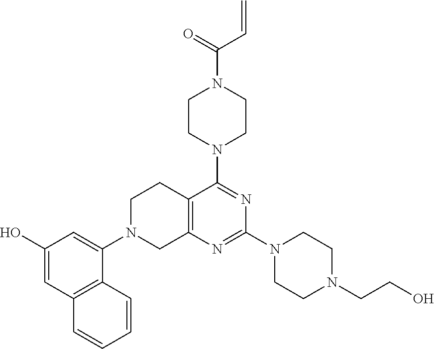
C1(O)=CC2=C(C=CC=C2)C(N2CCC3=C(N=C(N4CCN(CCO)CC4)N=C3N3CCN(C(=O)C=C)CC3)C2)=C1
